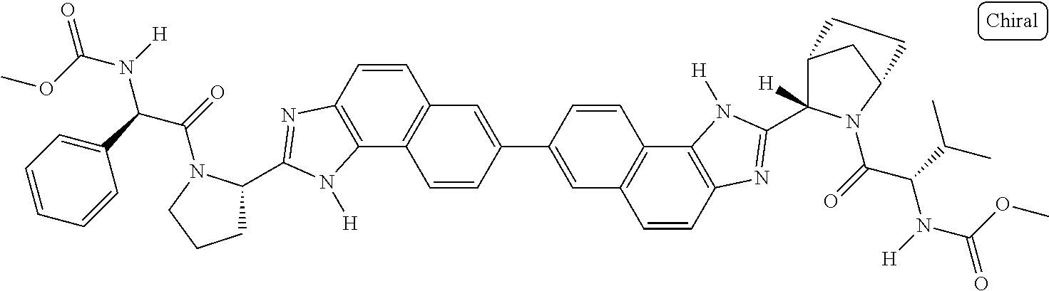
C1=C(C2=CC3=C(C=C2)C2=C(C=C3)N=C(C3([H])C4CC(N3C(=O)C(C(C)C)N([H])C(OC)=O)CC4)N2[H])C=CC2=C1C=CC1=C2N([H])C(C2CCCN2C(=O)C(C2=CC=CC=C2)N([H])C(OC)=O)=N1
